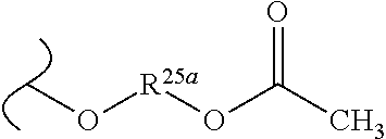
CO[R25a]OC(C)=O
